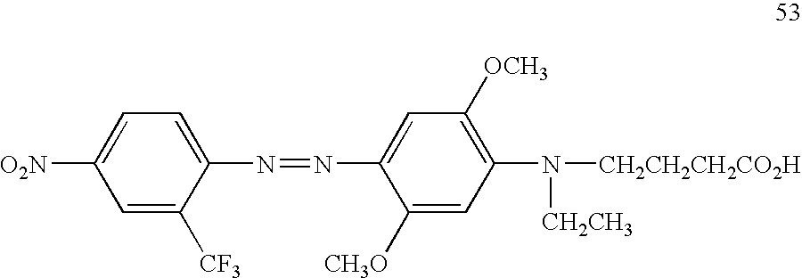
C1=C([O2N])C=C([CF3])C(N=NC2=CC([OCH3])=C(N([CH2CH2CH2CO2H])[CH2CH3])C=C2[CH3O])=C1
